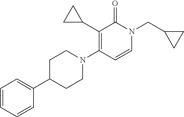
C1=CC=CC(C2CCN(C3=C(C4CC4)C(=O)N(CC4CC4)C=C3)CC2)=C1
